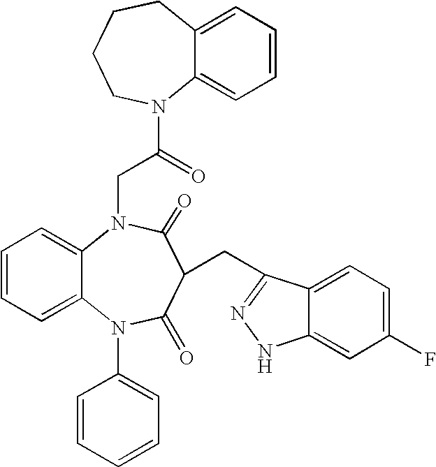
C12=CC=CC=C1N(C(CN1C3=CC=CC=C3N(C3=CC=CC=C3)C(=O)C(CC3=NNC4=CC(F)=CC=C43)C1=O)=O)CCCC2
